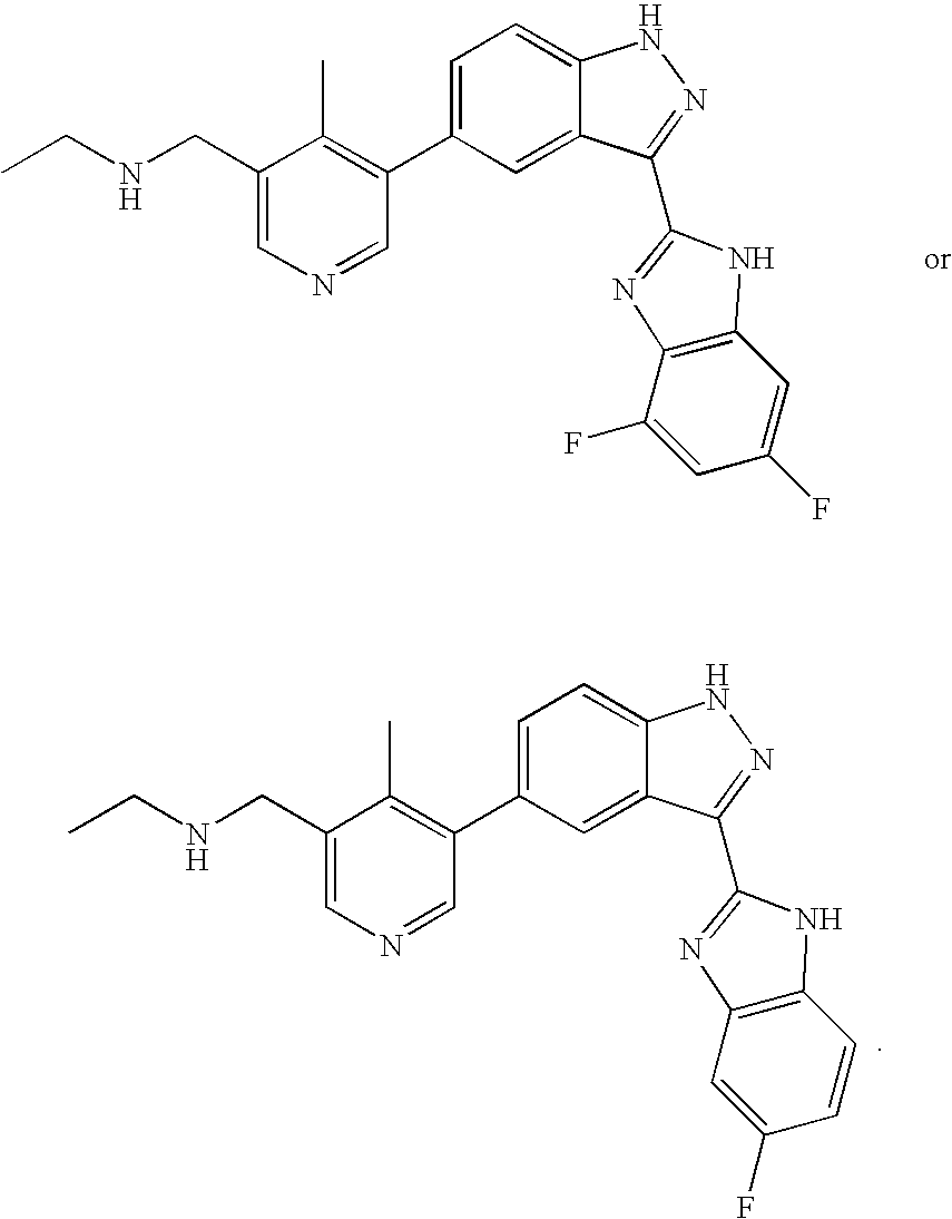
C1(CNCC)=CN=CC(C2=CC=C3C(=C2)C(C2=NC4=C(C=C(F)C=C4F)N2)=NN3)=C1C.C1(CNCC)=CN=CC(C2=CC=C3C(=C2)C(C2=NC4=C(C=CC(F)=C4)N2)=NN3)=C1C
